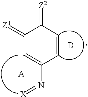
C1(=[Z1])C=C(N=[X])C=CC1=[Z2].B.[A]
